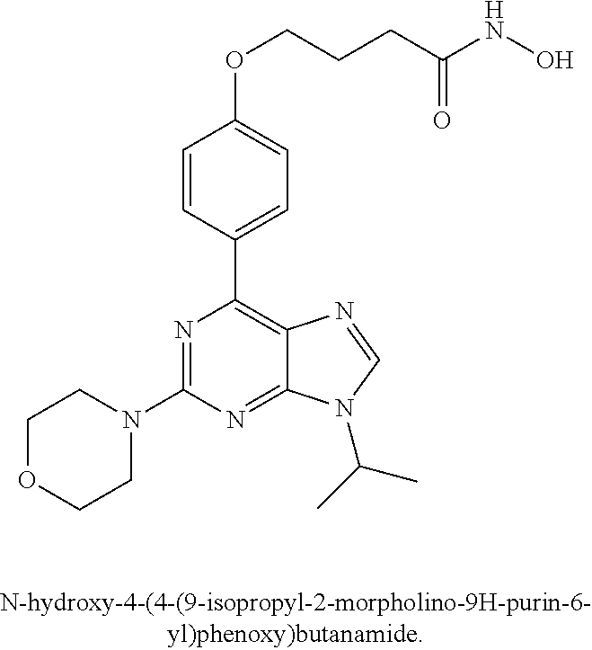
C1OCCN(C2=NC(C3=CC=C(OCCCC(=O)NO)C=C3)=C3C(=N2)N(C(C)C)C=N3)C1
